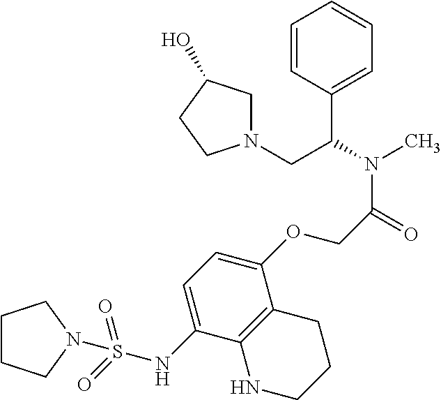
C1=CC(C(N(C)C(=O)COC2=CC=C(NS(=O)(=O)N3CCCC3)C3=C2CCCN3)CN2CC(O)CC2)=CC=C1
